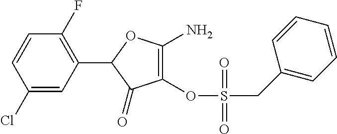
C1(Cl)=CC(C2C(=O)C(OS(CC3=CC=CC=C3)(=O)=O)=C(N)O2)=C(F)C=C1
